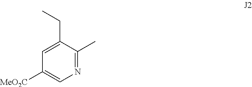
N1=C(C)C(CC)=CC([MeO2C])=C1
